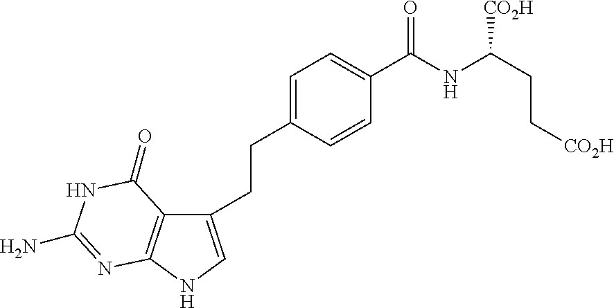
C1=C(CCC2=CNC3=C2C(=O)NC(N)=N3)C=CC(C(NC(CC[CO2H])[CO2H])=O)=C1
